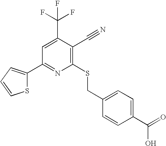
C(C1=CC(C2=CC=CS2)=NC(SCC2=CC=C(C(=O)O)C=C2)=C1C#N)(F)(F)F
